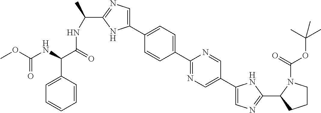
C1(C2=CN=C(C(NC(C(C3=CC=CC=C3)NC(OC)=O)=O)C)N2)=CC=C(C2=NC=C(C3=CN=C(C4CCCN4C(OC(C)(C)C)=O)N3)C=N2)C=C1
